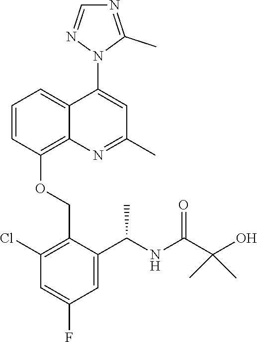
C1=CC(OCC2=C(Cl)C=C(F)C=C2C(NC(C(O)(C)C)=O)C)=C2C(=C1)C(N1C(C)=NC=N1)=CC(C)=N2
